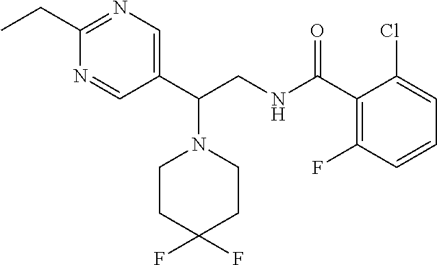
C1(C(CNC(C2=C(F)C=CC=C2Cl)=O)N2CCC(F)(F)CC2)=CN=C(CC)N=C1
